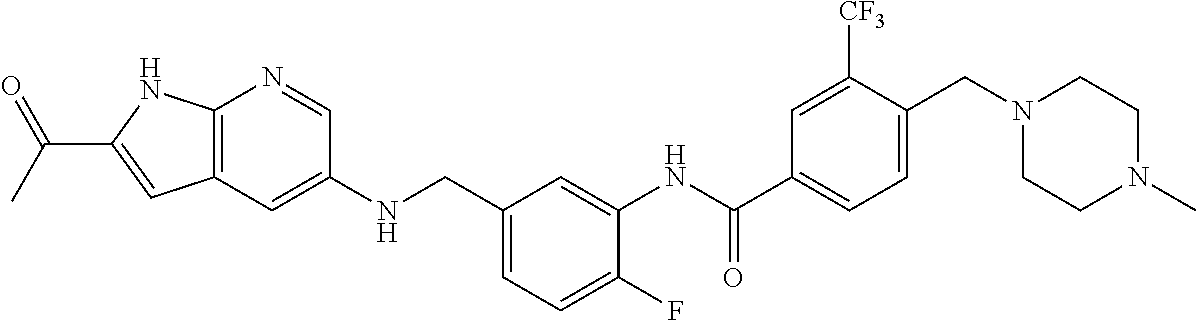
C12=C(C=C(NCC3=CC=C(F)C(NC(C4=CC=C(CN5CCN(C)CC5)C([CF3])=C4)=O)=C3)C=N1)C=C(C(C)=O)N2
